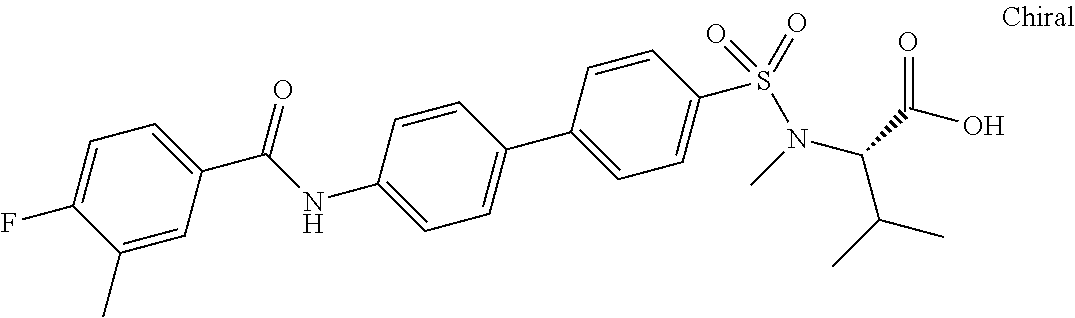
C1(C)=CC(C(NC2=CC=C(C3=CC=C(S(=O)(=O)N(C)C(C(O)=O)C(C)C)C=C3)C=C2)=O)=CC=C1F
